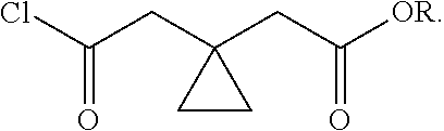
C(=O)(Cl)CC1(CC([OR])=O)CC1
